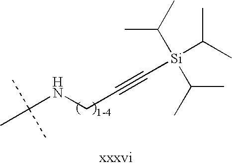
C(NCC#C[Si](C(C)C)(C(C)C)C(C)C)(C)(C)C
